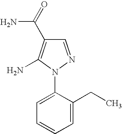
C1=NN(C2=CC=CC=C2CC)C(N)=C1C(=O)N
